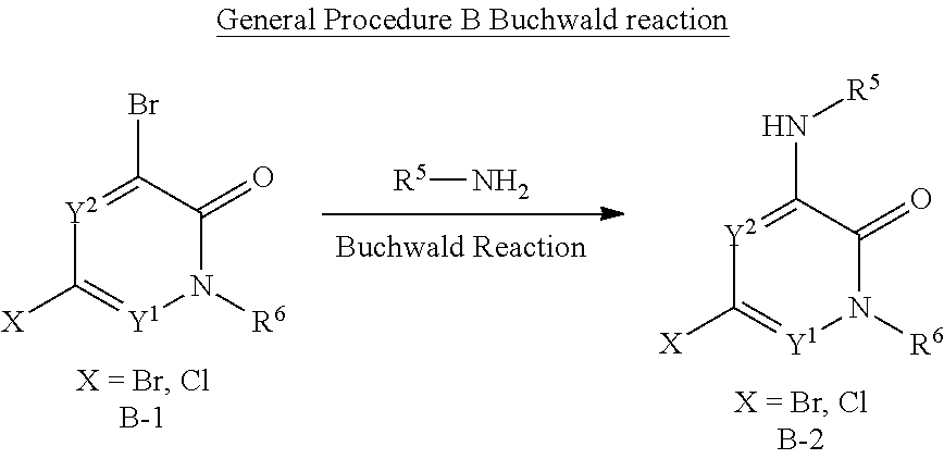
[R5]N.[X]C1=[Y1]N([R6])C(=O)C(Br)=[Y2]1.[X]C1=[Y1]N([R6])C(=O)C(N[R5])=[Y2]1
